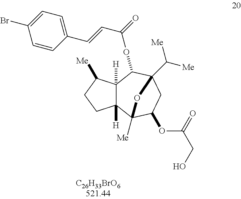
C12([H])C([H])(C3([Me])C(OC(CO)=O)CC(C([Me])[Me])(C1OC(C=CC1=CC=C(Br)C=C1)=O)O3)CCC2[Me]
